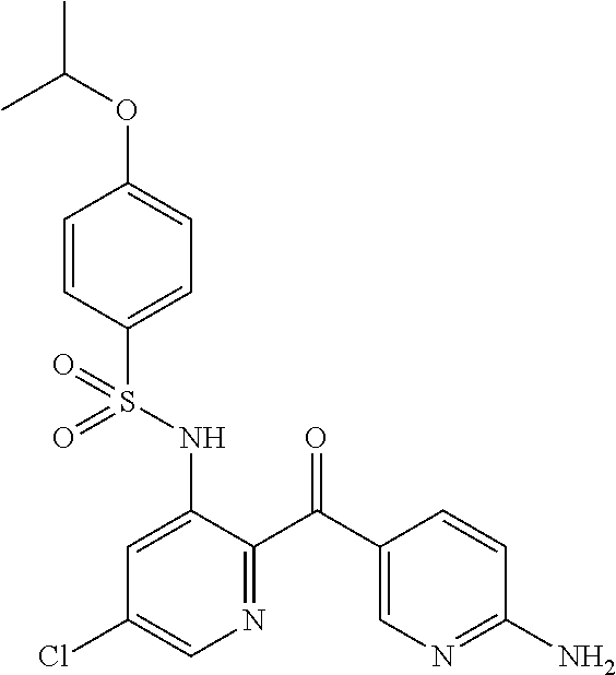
C1=CC(S(NC2=CC(Cl)=CN=C2C(C2=CN=C(N)C=C2)=O)(=O)=O)=CC=C1OC(C)C
